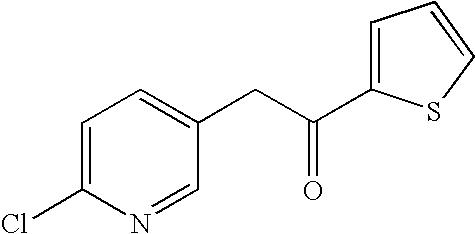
C1=C(C(CC2=CC=C(Cl)N=C2)=O)SC=C1
